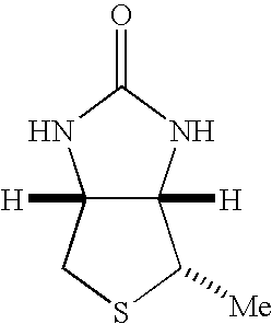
C12([H])C([H])(NC(=O)N1)C([Me])SC2
